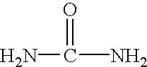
NC(N)=O
